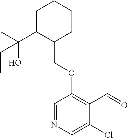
C1C(C(C)(O)CC)C(COC2=C(C=O)C(Cl)=CN=C2)CCC1
